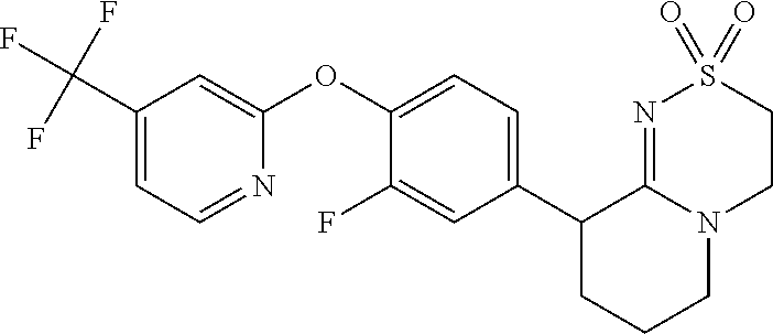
C1(OC2=CC(C(F)(F)F)=CC=N2)=CC=C(C2CCCN3C2=NS(=O)(=O)CC3)C=C1F
